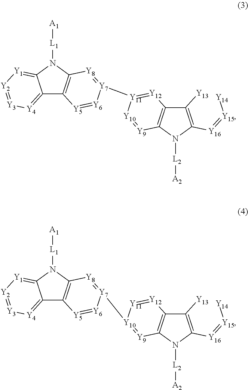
C12=[Y4][Y3]=[Y2][Y1]=C1N([L1][A1])C1=C2[Y5]=[Y6][Y7]([Y11]2=[Y12]C3=C(N([L2][A2])C([Y16]=[Y15][Y14])=C3[Y13])[Y9]=[Y10]2)=[Y8]1.C12=[Y4][Y3]=[Y2][Y1]=C1N([L1][A1])C1=C2[Y5]=[Y6][Y7]([Y10]2=[Y9]C3=C(C([Y13])=C([Y16]=[Y15][Y14])N3[L2][A2])[Y12]=[Y11]2)=[Y8]1
